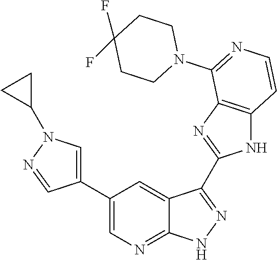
C1(C2=CN=C3C(=C2)C(C2=NC4=C(N2)C=CN=C4N2CCC(F)(F)CC2)=NN3)=CN(C2CC2)N=C1
